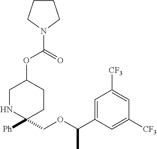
C1NC([Ph])(COC(C2=CC([CF3])=CC([CF3])=C2)C)CCC1OC(N1CCCC1)=O
